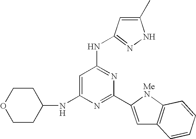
N(C1=CC(NC2=NNC(C)=C2)=NC(C2=CC3=C(N2)C=CC=C3)=N1)C1CCOCC1.[H]
